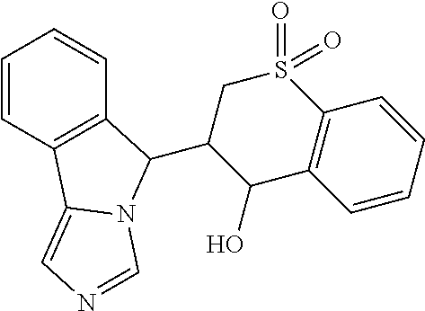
C1=CC2=C(C=C1)C(C1CS(=O)(=O)C3=C(C1O)C=CC=C3)N1C2=CN=C1
